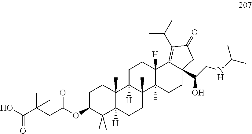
OC(C(CC(OC1C(C)(C)C2([H])C(C)(CC1)C1([H])C(C)(CC2)C2(C)C([H])(CC1)C1=C(C(C)C)C(=O)CC1(C(O)CNC(C)C)CC2)=O)(C)C)=O
